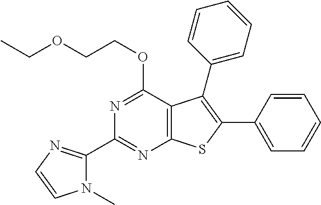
C1(C2=NC=CN2C)=NC2=C(C(OCCOCC)=N1)C(C1=CC=CC=C1)=C(C1=CC=CC=C1)S2
